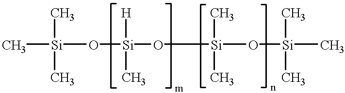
C[Si](O[Si]([H])(C)O[Si](O[Si](C)(C)C)(C)C)(C)C
